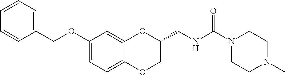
C1(OCC2=CC=CC=C2)=CC=C2C(=C1)OC(CNC(N1CCN(C)CC1)=O)CO2
